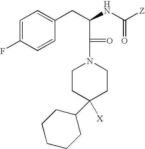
C1=C(F)C=CC(CC(NC([Z])=O)C(N2CCC([X])(C3CCCCC3)CC2)=O)=C1
